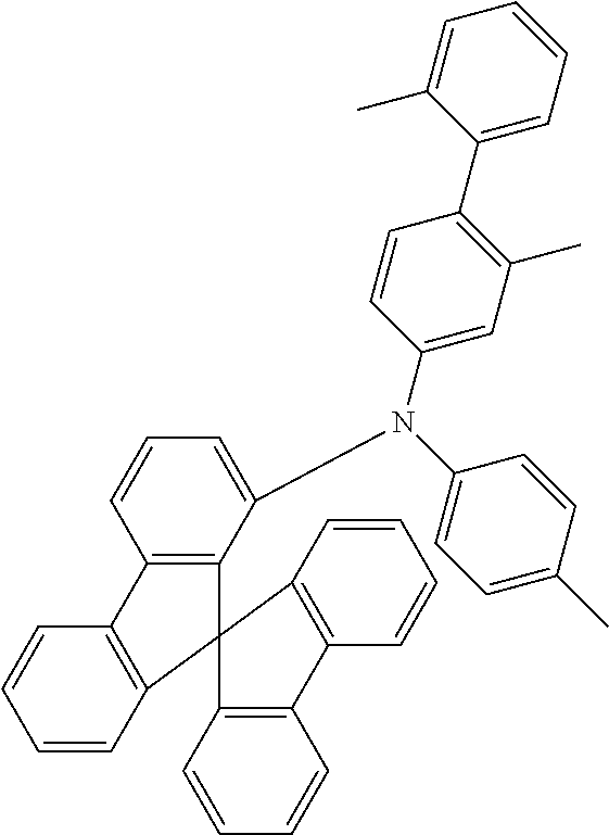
C1=CC2=C(C=C1)C1=C(C(N(C3=CC=C(C)C=C3)C3=CC(C)=C(C4=CC=CC=C4C)C=C3)=CC=C1)C21C2=C(C=CC=C2)C2=C1C=CC=C2
